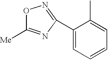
O1C([Me])=NC(C2=CC=CC=C2C)=N1
